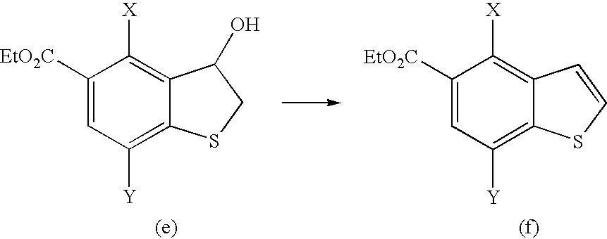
C1([EtO2C])=CC([Y])=C2C(=C1[X])C=CS2.C1([EtO2C])=CC([Y])=C2C(=C1[X])C(O)CS2
